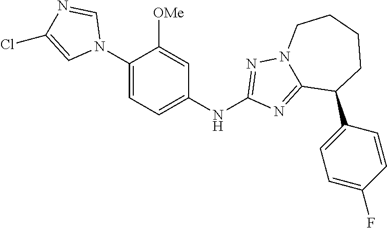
N1(C2=CC=C(NC3=NN4C(=N3)C(C3=CC=C(F)C=C3)CCCC4)C=C2[OMe])C=NC(Cl)=C1
